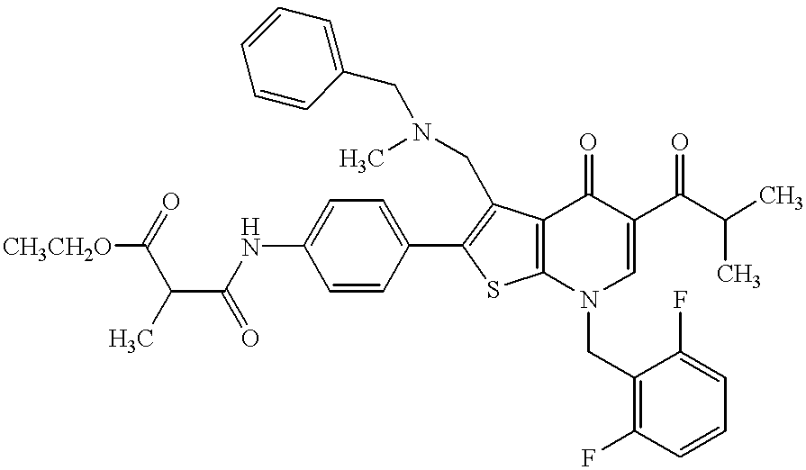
C1=CC(C2=C(CN(C)CC3=CC=CC=C3)C3=C(S2)N(CC2=C(F)C=CC=C2F)C=C(C(=O)C(C)C)C3=O)=CC=C1NC(=O)C(C([CH3CH2O])=O)C
